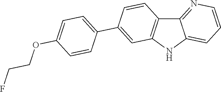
C12=NC=CC=C1NC1=C2C=CC(C2=CC=C(OCCF)C=C2)=C1
